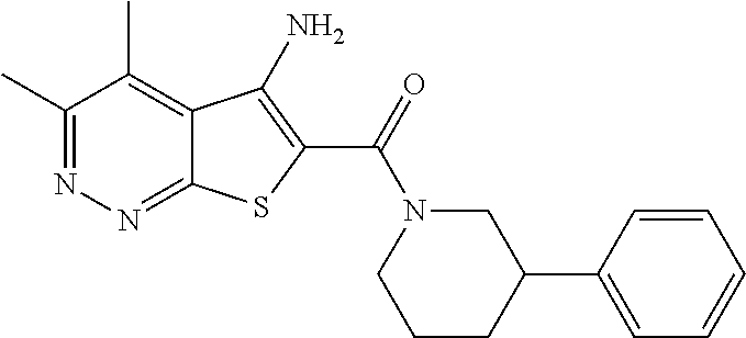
C1(C)=NN=C2C(=C1C)C(N)=C(C(=O)N1CC(C3=CC=CC=C3)CCC1)S2
